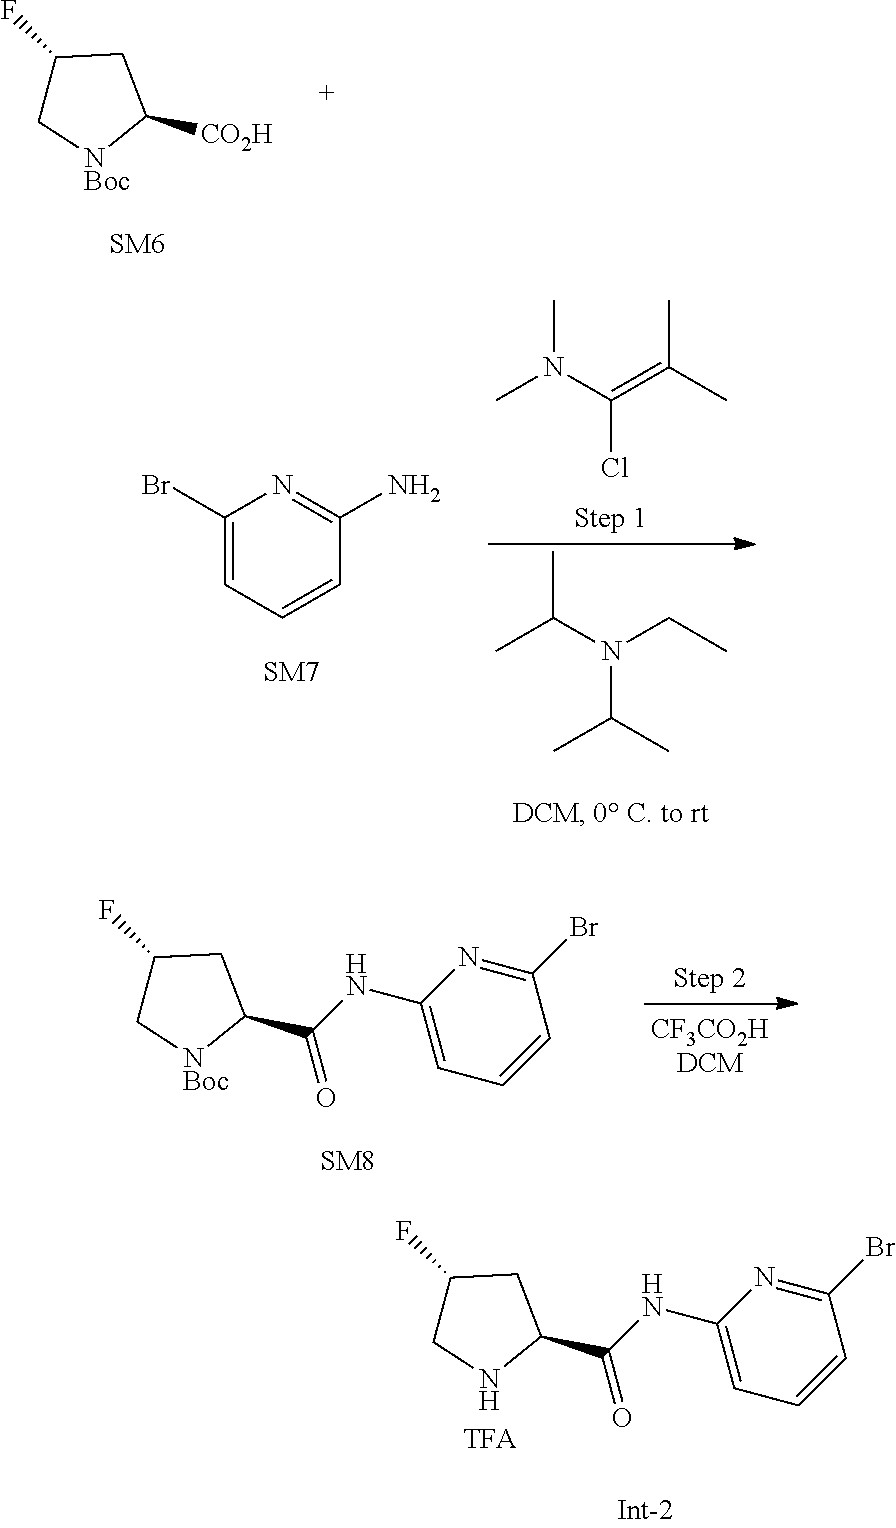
[CF3CO2HDCM].C1(F)C[NBoc]C(C(=O)NC2=CC=CC(Br)=N2)C1.C1(F)C[NBoc]C([CO2H])C1.CC(C)N(C(C)C)CC.CN(C(=C(C)C)Cl)C.C1(Br)=CC=CC(N)=N1.C1(F)CNC(C(=O)NC2=CC=CC(Br)=N2)C1
